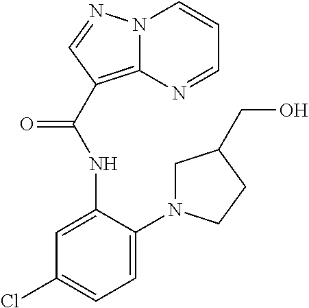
C12=C(C(NC3=CC(Cl)=CC=C3N3CC(CO)CC3)=O)C=NN1C=CC=N2
